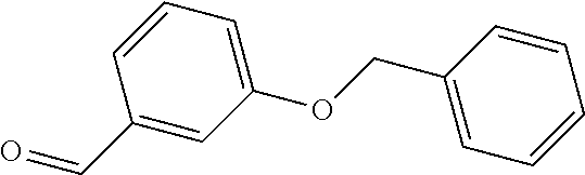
O=CC1=CC(OCC2=CC=CC=C2)=CC=C1
